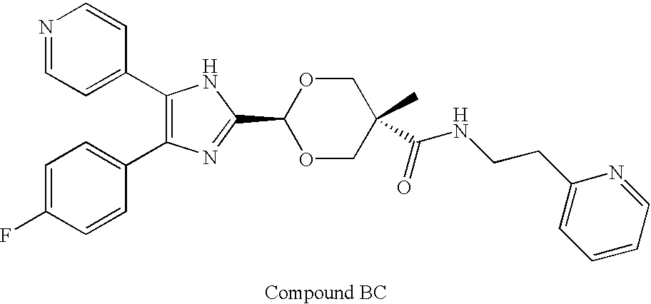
C1(C2=CC=NC=C2)=C(C2=CC=C(F)C=C2)N=C(C2OCC(C)(C(NCCC3=CC=CC=N3)=O)CO2)N1
